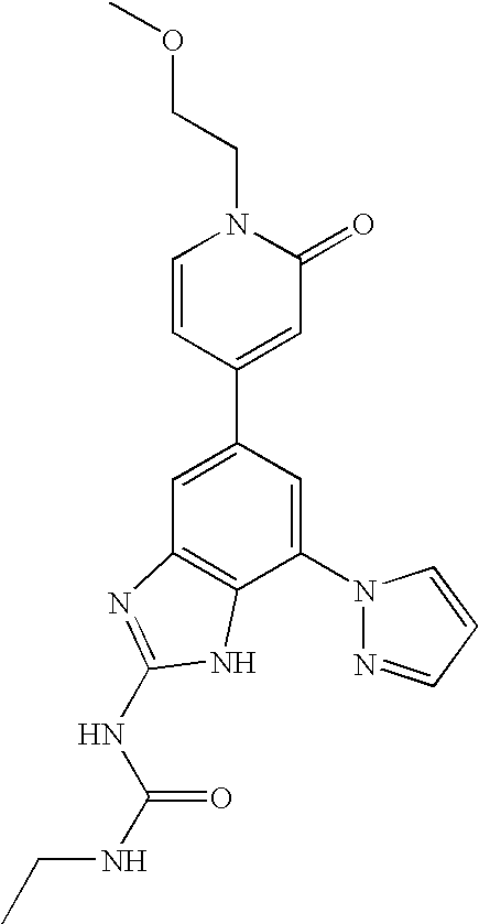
C1=C(C2=CC(=O)N(CCOC)C=C2)C=C(N2N=CC=C2)C2=C1N=C(NC(=O)NCC)N2
